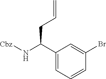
C1(C(N[Cbz])CC=C)=CC=CC(Br)=C1
